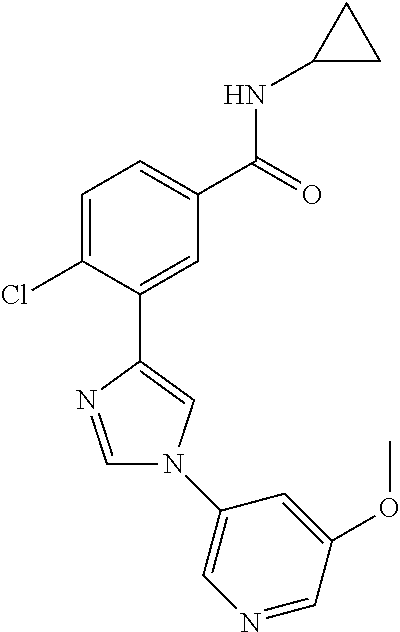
C1=C(Cl)C(C2=CN(C3=CN=CC(OC)=C3)C=N2)=CC(C(=O)NC2CC2)=C1
